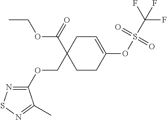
C1=C(OS(C(F)(F)F)(=O)=O)CCC(C(=O)OCC)(COC2=NSN=C2C)C1
